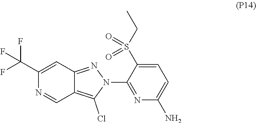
C1=C(S(CC)(=O)=O)C(N2N=C3C(=C2Cl)C=NC(C(F)(F)F)=C3)=NC(N)=C1
